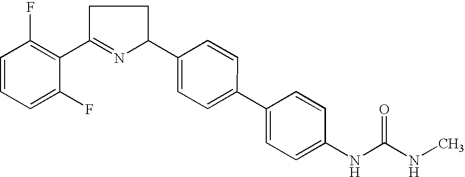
C1=CC=C(F)C(C2=NC(C3=CC=C(C4=CC=C(NC(NC)=O)C=C4)C=C3)CC2)=C1F
